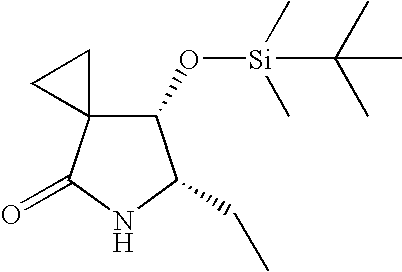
N1C(CC)C(O[Si](C)(C)C(C)(C)C)C2(C1=O)CC2
